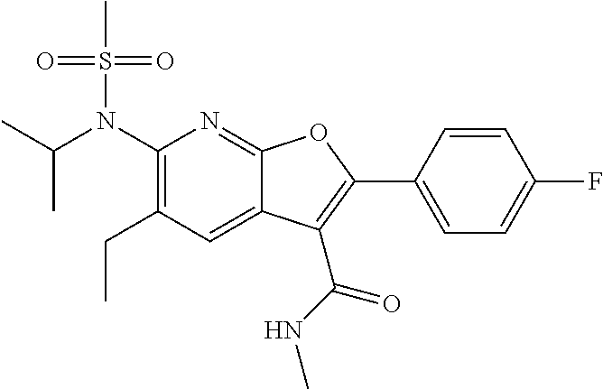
C1(N(C(C)C)S(C)(=O)=O)=C(CC)C=C2C(=N1)OC(C1=CC=C(F)C=C1)=C2C(NC)=O
